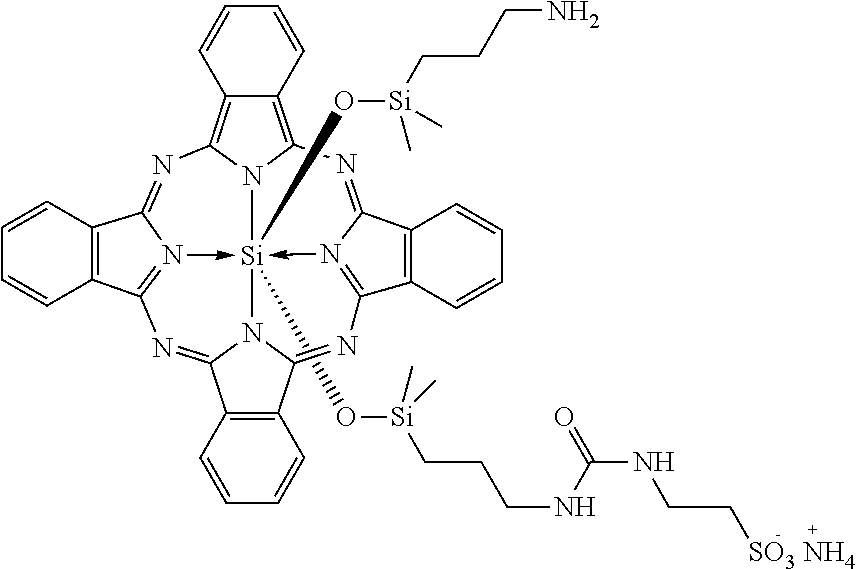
O([Si]123(O[Si](CCCN)(C)C)-N4=C5N=C6C7=C(C(=NC8=N->1C(=NC1=C9C(=C(N=C4C4=C5C=CC=C4)N12)C=CC=C9)C1=C8C=CC=C1)N63)C=CC=C7)[Si](CCCNC(=O)NCC[SO3 NH4])(C)C
